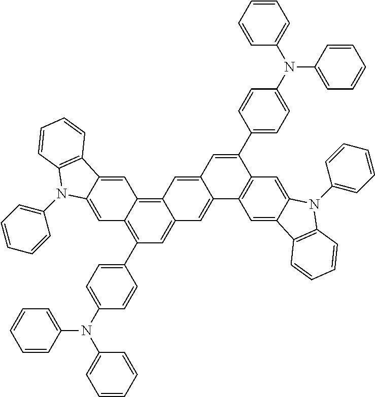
C1=C2C(=CC3=C4C(=CC(C5=CC=C(N(C6=CC=CC=C6)C6=CC=CC=C6)C=C5)=C13)C=C1C(=C4)C=C(C3=CC=C(N(C4=CC=CC=C4)C4=CC=CC=C4)C=C3)C3=C1C=C1C(=C3)N(C3=CC=CC=C3)C3=C1C=CC=C3)C1=C(N2C2=CC=CC=C2)C=CC=C1
